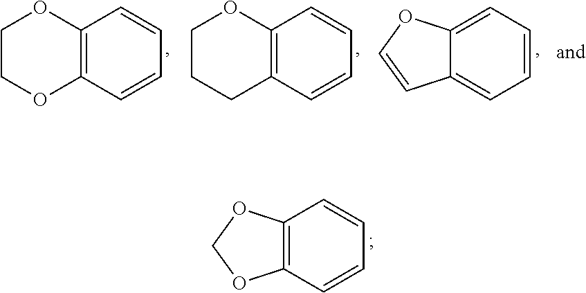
C1COC2=C(O1)C=CC=C2.C1CCC2=C(O1)C=CC=C2.C1=C2C(=CC=C1)C=CO2.C1=CC=CC2=C1OCO2
